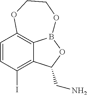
C1=CC(I)=C2C3=C1OCCOB3OC2CN
